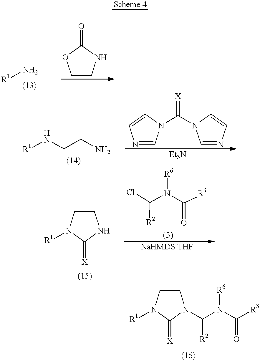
N(C([R3])=O)(C([R2])N1CCN([R1])C1=[X])[R6].[R1]N.C1CNC(=O)O1.[R1]NCCN.N1=CN(C(N2C=NC=C2)=[X])C=C1.[R3]C(N(C(Cl)[R2])[R6])=O.C1CN([R1])C(=[X])N1
